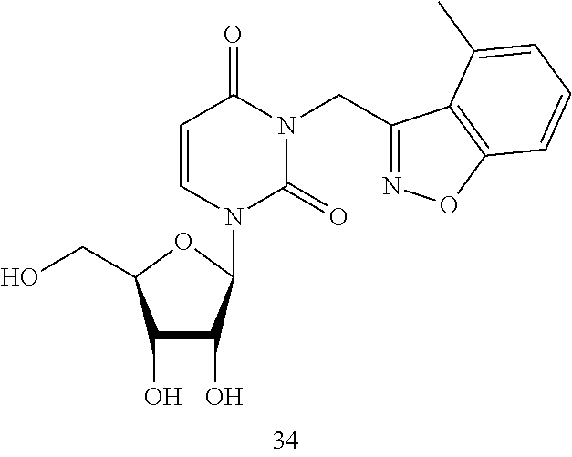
C1(O)C(O)C(N2C=CC(=O)N(CC3=NOC4=C3C(C)=CC=C4)C2=O)OC1CO
